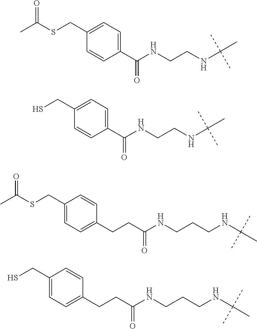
C1(C(NCCNC(C)(C)C)=O)=CC=C(CSC(C)=O)C=C1.C1(C(NCCNC(C)(C)C)=O)=CC=C(CS)C=C1.C1(CCC(NCCCNC(C)(C)C)=O)=CC=C(CSC(C)=O)C=C1.C1(CCC(NCCCNC(C)(C)C)=O)=CC=C(CS)C=C1
